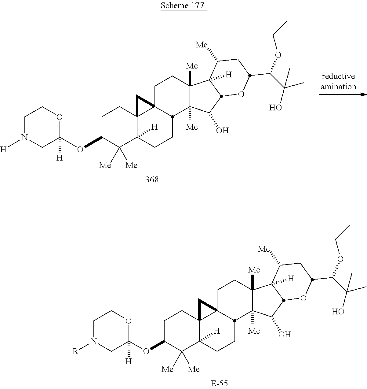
C1N([R])CC([H])(OC2C([Me])([Me])C3([H])C4(CC2)C2(C4)CCC4([Me])C([Me])(C(O)C5C4([H])C([Me])CC(C(OCC)C(O)(C)C)O5)C2CC3)OC1.C1N([H])CC([H])(OC2C([Me])([Me])C3([H])C4(CC2)C2(C4)CCC4([Me])C([Me])(C(O)C5C4([H])C([Me])CC(C(OCC)C(O)(C)C)O5)C2CC3)OC1
